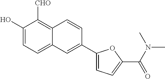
C1(O)=CC=C2C(=C1[CHO])C=CC(C1=CC=C(C(=O)N(C)C)O1)=C2
